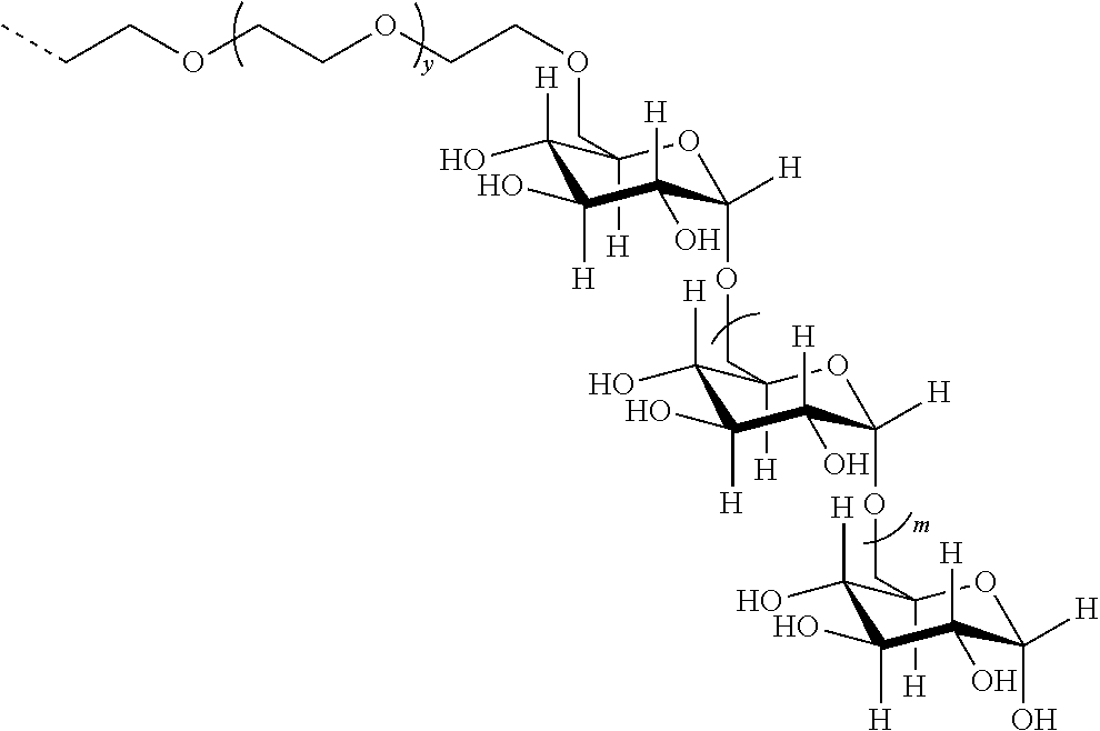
CCCOCCOCCOCC1([H])C([H])(O)C([H])(O)C([H])(O)C([H])(OCC2([H])C([H])(O)C([H])(O)C([H])(O)C([H])(OCC3([H])C([H])(O)C([H])(O)C([H])(O)C([H])(O)O3)O2)O1
